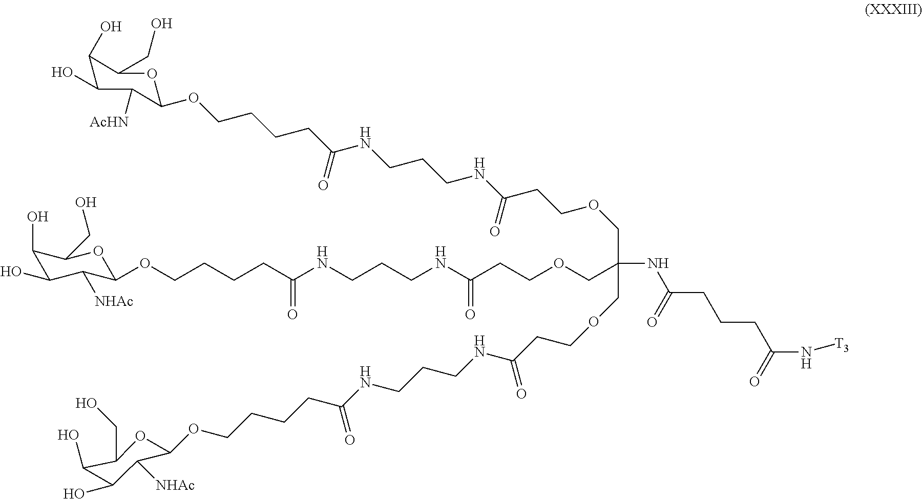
C(CCNC(CCOCC(NC(CCCC(N[T3])=O)=O)(COCCC(NCCCNC(CCCCOC1C([AcHN])C(O)C(O)C(CO)O1)=O)=O)COCCC(NCCCNC(CCCCOC1C([NHAc])C(O)C(O)C(CO)O1)=O)=O)=O)NC(CCCCOC1C([NHAc])C(O)C(O)C(CO)O1)=O
